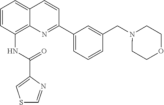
C1=CC(NC(C2=CSC=N2)=O)=C2C(=C1)C=CC(C1=CC=CC(CN3CCOCC3)=C1)=N2
